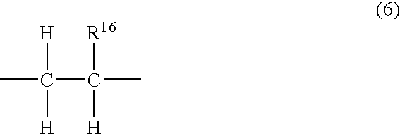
CC(C(C)([R16])[H])([H])[H]
